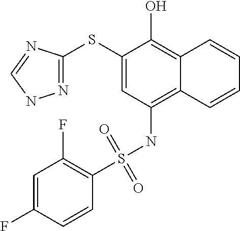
N1=C(SC2=CC(NS(=O)(=O)C3=C(F)C=C(F)C=C3)=C3C(=C2O)C=CC=C3)N=CN1
